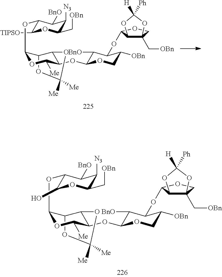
C1(OC2C([BnO])C([N3])C(C[OBn])OC2O)C2C(C(OC3C([BnO])C(OC4OCC5(C[OBn])C4OC([H])([Ph])O5)C([OBn])CO3)C([Me])O1)OC([Me])([Me])O2.C12C(OC3C([BnO])C([N3])C(C[OBn])OC3[TIPSO])OC([Me])C(OC3C([BnO])C(OC4OCC5(C[OBn])C4OC([H])([Ph])O5)C([OBn])CO3)C1OC([Me])([Me])O2
